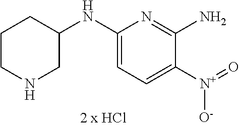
C1(NC2CCCNC2)=CC=C([N+](=O)[O-])C(N)=N1
